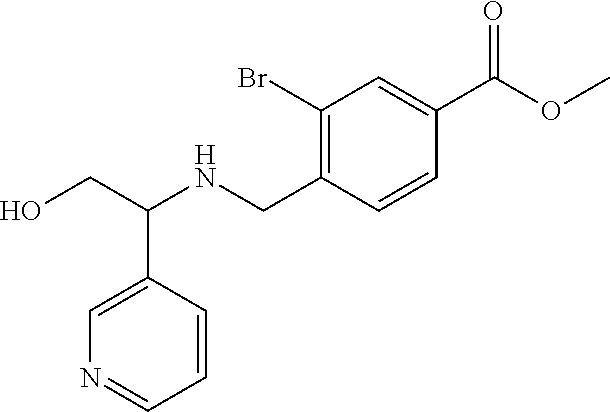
C(C(NCC1=C(Br)C=C(C(OC)=O)C=C1)C1=CN=CC=C1)O
